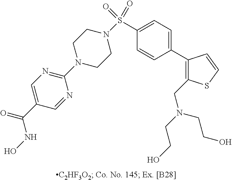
N1(C2=NC=C(C(NO)=O)C=N2)CCN(S(C2=CC=C(C3=C(CN(CCO)CCO)SC=C3)C=C2)(=O)=O)CC1
